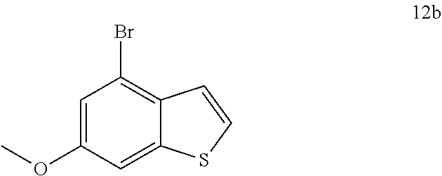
C1=C(OC)C=C2C(=C1Br)C=CS2
